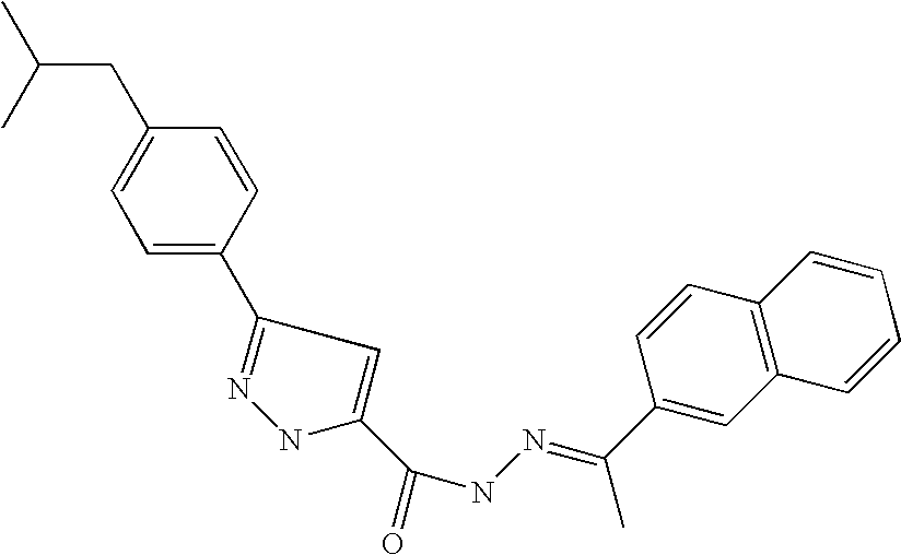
C1=C(C2=NNC(C(NN=C(C3=CC4=C(C=C3)C=CC=C4)C)=O)=C2)C=CC(CC(C)C)=C1
